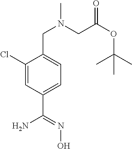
C1=C(Cl)C(CN(C)CC(OC(C)(C)C)=O)=CC=C1C(N)=NO
